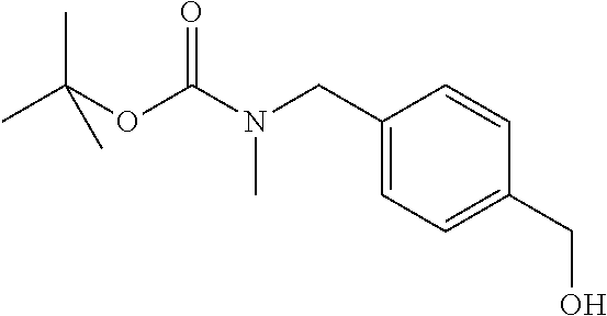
CC(OC(N(CC1=CC=C(CO)C=C1)C)=O)(C)C
